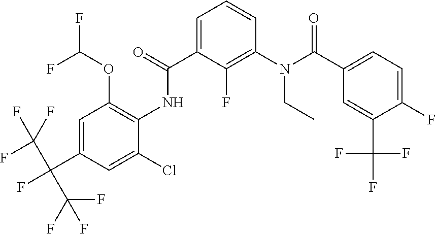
C1=C(C(F)(C(F)(F)F)C(F)(F)F)C=C(Cl)C(NC(=O)C2=CC=CC(N(CC)C(=O)C3=CC=C(F)C(C(F)(F)F)=C3)=C2F)=C1OC(F)F
